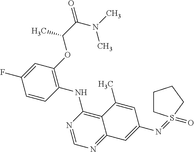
C1=CC(NC2=C3C(=NC=N2)C=C(N=S2(=O)CCCC2)C=C3C)=C(OC(C(=O)N(C)C)C)C=C1F
